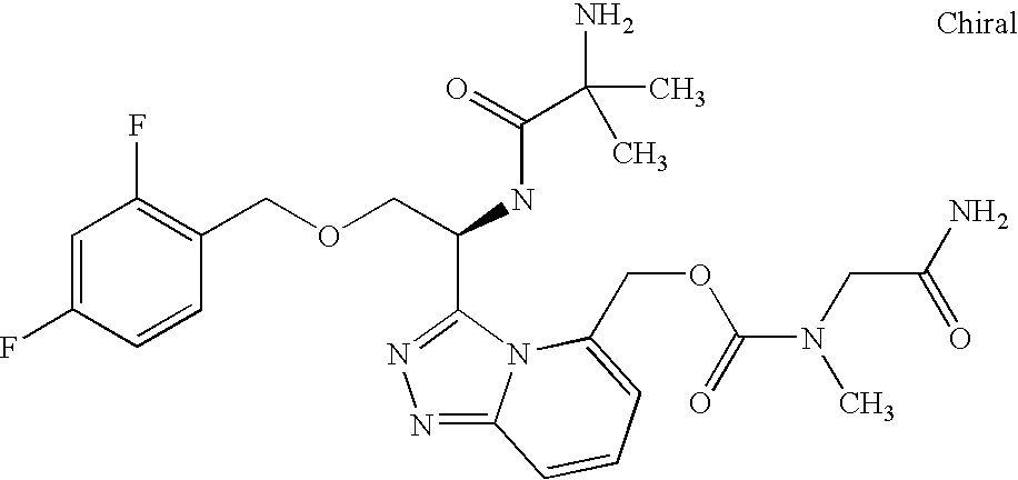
C(C(NC(=O)C(N)(C)C)C1=NN=C2N1C(COC(N(CC(N)=O)C)=O)=CC=C2)OCC1=C(F)C=C(F)C=C1
